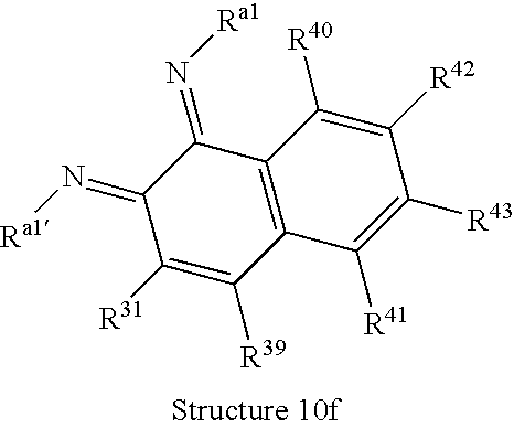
C1(=N[Ra1])C([R31])=C([R39])C2=C(C1=N[Ra1])C([R40])=C([R42])C([R43])=C2[R41]
